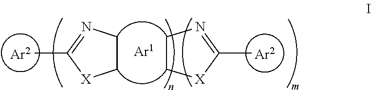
C1CN=C(C)[X]1.C1C[X]C(C)=N1.[Ar2].[Ar2].[Ar1]
